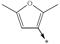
C1=C(C)OC(C)=C1->*
